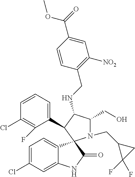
C1=CC=C(C2C(NCC3=C([NO2])C=C(C(=O)OC)C=C3)C(CO)N(CC3C(F)(F)C3)C23C2=CC=C(Cl)C=C2NC3=O)C(F)=C1Cl
